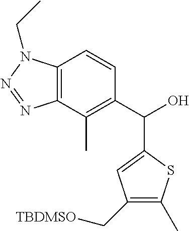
C12=C(C(C)=C(C(O)C3=CC(C[TBDMSO])=C(C)S3)C=C1)N=NN2CC
